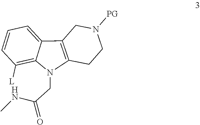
C12=C(CN([PG])CC1)C1=CC=CC([L])=C1N2CC(NC)=O
